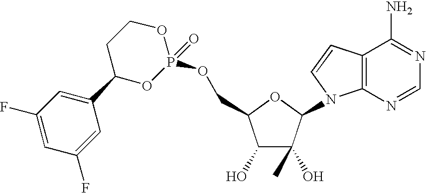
C1(O)C(O)(C)C(N2C3=C(C=C2)C(N)=NC=N3)OC1COP1(=O)OCCC(C2=CC(F)=CC(F)=C2)O1
